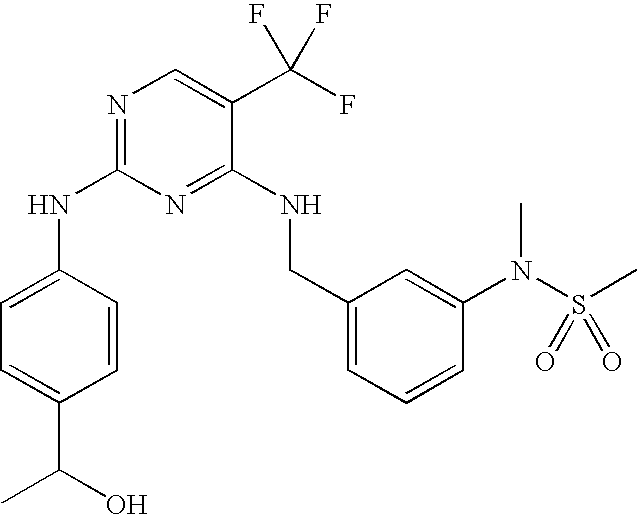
C1(NC2=CC=C(C(C)O)C=C2)=NC=C(C(F)(F)F)C(NCC2=CC=CC(N(C)S(=O)(=O)C)=C2)=N1
